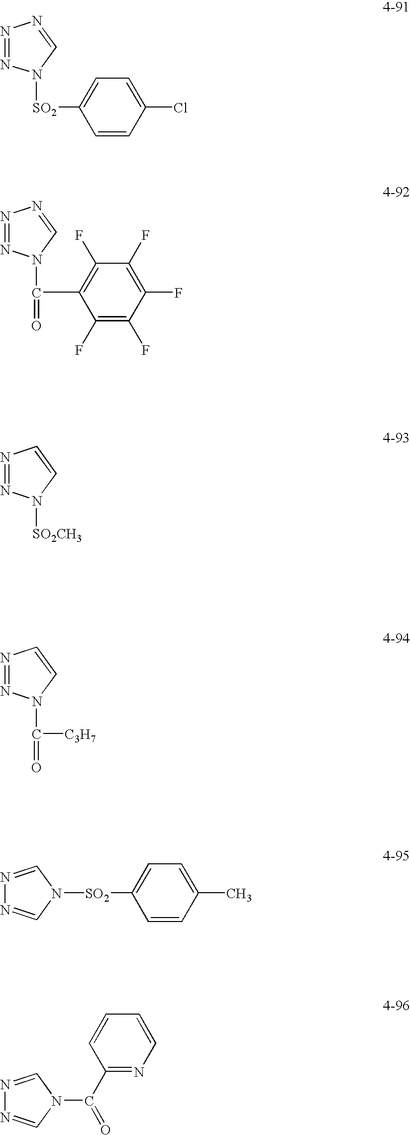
N1=NN=CN1[SO2]C1=CC=C(Cl)C=C1.N1=NN=CN1C(C1=C(F)C(F)=C(F)C(F)=C1F)=O.N1=NC=CN1[SO2CH3].N1=NC=CN1C(=O)[C3H7].N1=CN([SO2]C2=CC=C(C)C=C2)C=N1.N1=CN(C(C2=NC=CC=C2)=O)C=N1
